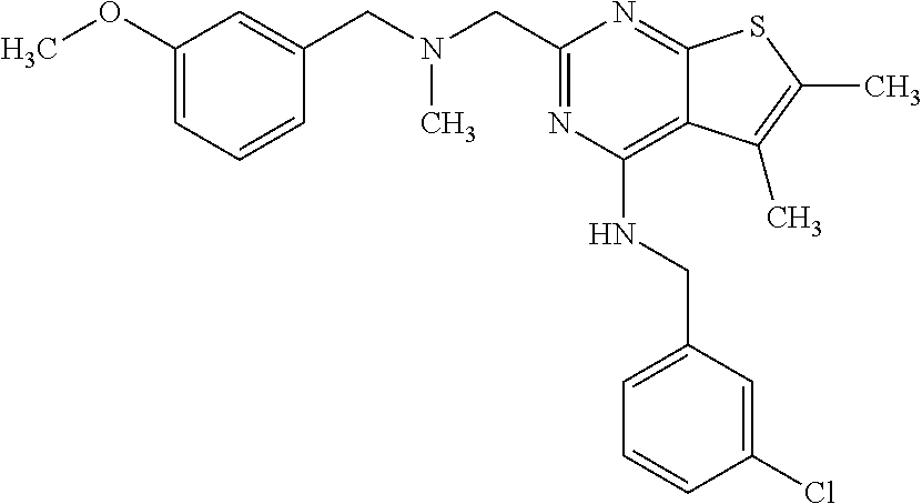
C1(OC)=CC=CC(CN(CC2=NC(NCC3=CC=CC(Cl)=C3)=C3C(=N2)SC(C)=C3C)C)=C1
